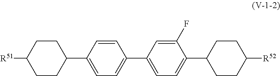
C1=CC(C2CCC([R51])CC2)=CC=C1C1=CC=C(C2CCC([R52])CC2)C(F)=C1
